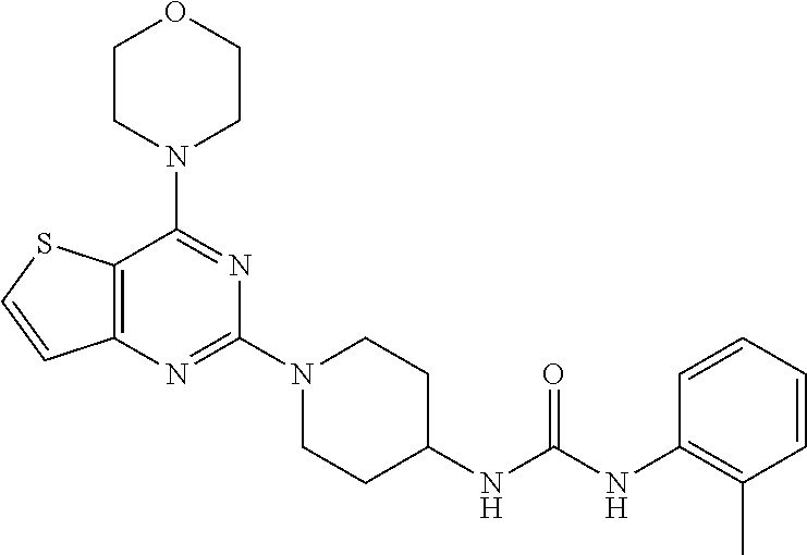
C12=C(N=C(N3CCC(NC(NC4=C(C)C=CC=C4)=O)CC3)N=C1N1CCOCC1)C=CS2
